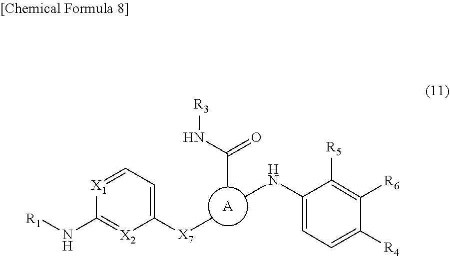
[A].N([R3])C(C)=O.C[X7]C1=CC=[X1]C(N[R1])=[X2]1.N(C1=CC=C([R4])C([R6])=C1[R5])C
